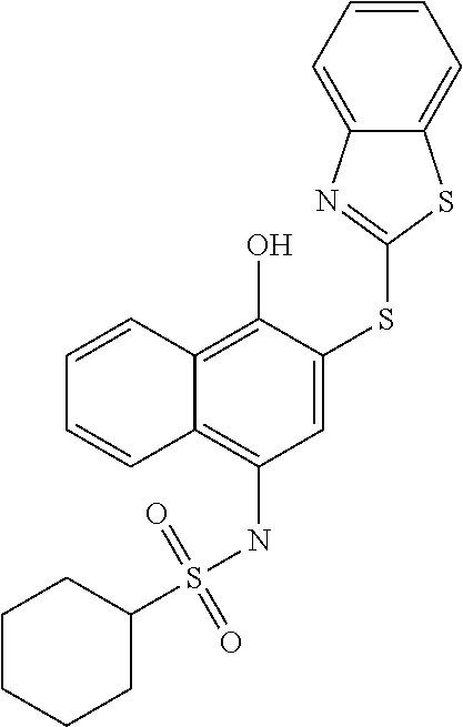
C1=C(SC2=NC3=CC=CC=C3S2)C(O)=C2C(=C1NS(C1CCCCC1)(=O)=O)C=CC=C2
